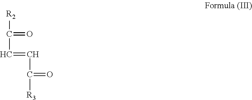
[R2]C(C=CC(=O)[R3])=O
